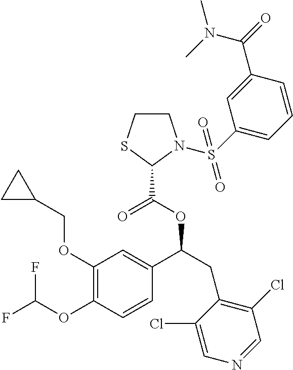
C1(OCC2CC2)=C(OC(F)F)C=CC(C(CC2=C(Cl)C=NC=C2Cl)OC(=O)C2SCCN2S(=O)(C2=CC=CC(C(N(C)C)=O)=C2)=O)=C1
